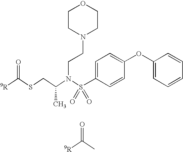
O=C(C)[9R].O=C(SCC(N(S(C1=CC=C(OC2=CC=CC=C2)C=C1)(=O)=O)CCN1CCOCC1)C)[9R]
